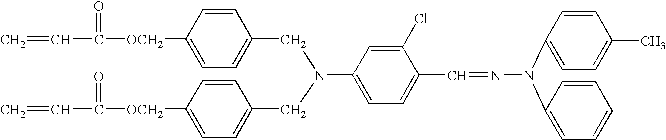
C=CC(=O)[OCH2]C1=CC=C(CN(CC2=CC=C([OCH2]C(C=C)=O)C=C2)C2=CC=C(C=NN(C3=CC=C(C)C=C3)C3=CC=CC=C3)C(Cl)=C2)C=C1
